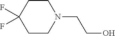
N1(CCO)CCC(F)(F)CC1
